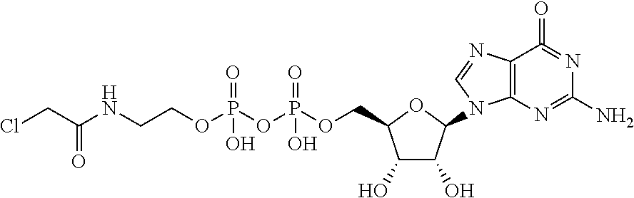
ClCC(NCCOP(OP(OCC1C(O)C(O)C(N2C3=C(C(=O)=NC(N)=N3)N=C2)O1)(=O)O)(=O)O)=O
